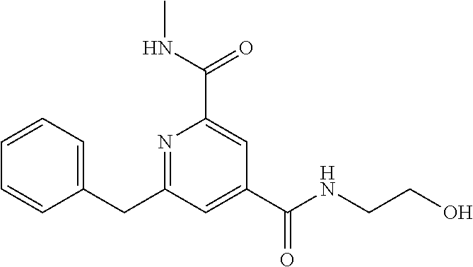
C1=CC=C(CC2=NC(C(NC)=O)=CC(C(NCCO)=O)=C2)C=C1
